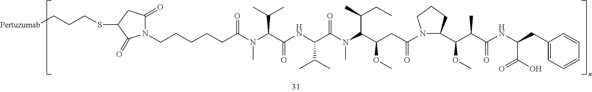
N1(CCCCCC(=O)N(C(C(NC(C(C)C)C(=O)N(C)C(C(OC)CC(=O)N2C(C(C(C(NC(CC3=CC=CC=C3)C(=O)O)=O)C)OC)CCC2)C(CC)C)=O)C(C)C)C)C(=O)CC(SCCC[Pertuzumab])C1=O
